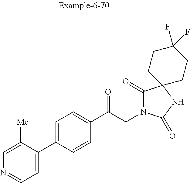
C1(C2=CC=NC=C2[Me])=CC=C(C(CN2C(=O)C3(NC2=O)CCC(F)(F)CC3)=O)C=C1
